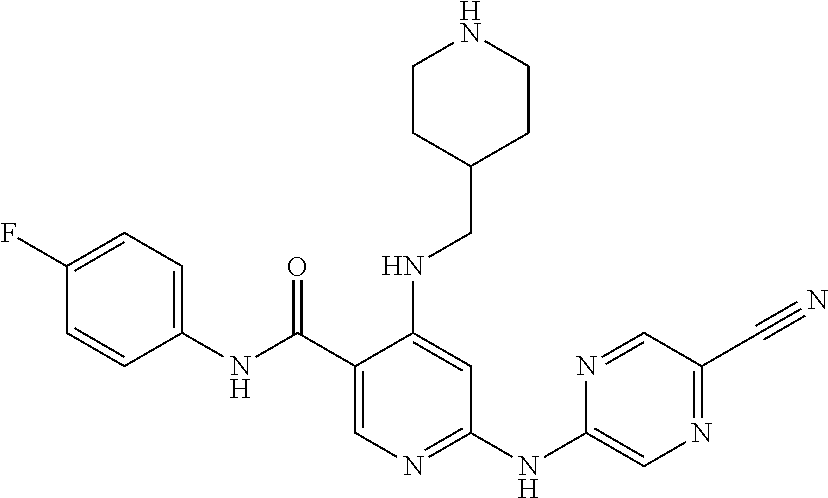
C1(C(NC2=CC=C(F)C=C2)=O)=CN=C(NC2=CN=C(C#N)C=N2)C=C1NCC1CCNCC1
